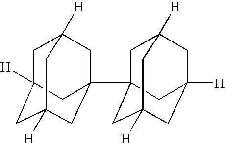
C1C2([H])CC3(C45CC6([H])CC([H])(CC([H])(C4)C6)C5)CC([H])(CC1([H])C3)C2
